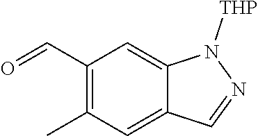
C1(C=O)=C(C)C=C2C(=C1)N([THP])N=C2
